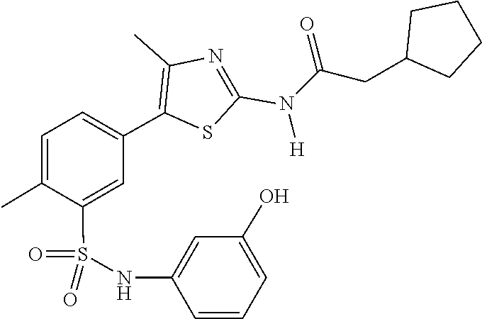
C(N(C1=NC(C)=C(C2=CC=C(C)C(S(=O)(NC3=CC(O)=CC=C3)=O)=C2)S1)[H])(=O)CC1CCCC1
